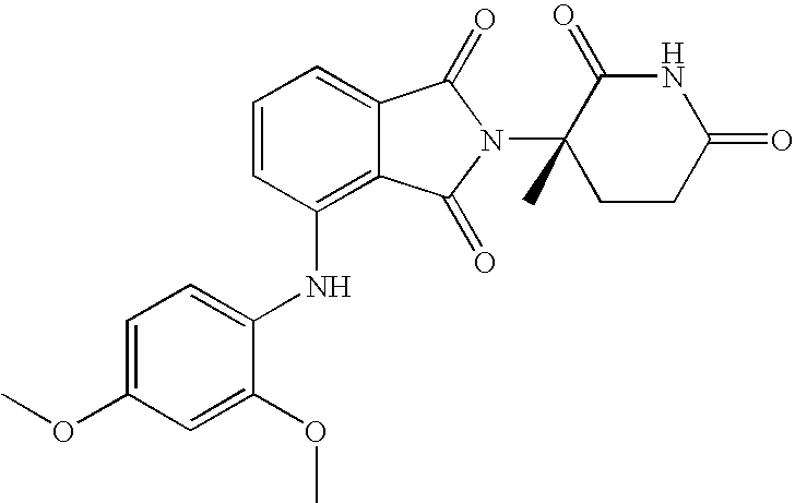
N(C1=C2C(=CC=C1)C(=O)N(C1(C)CCC(=O)NC1=O)C2=O)C1=CC=C(OC)C=C1OC
